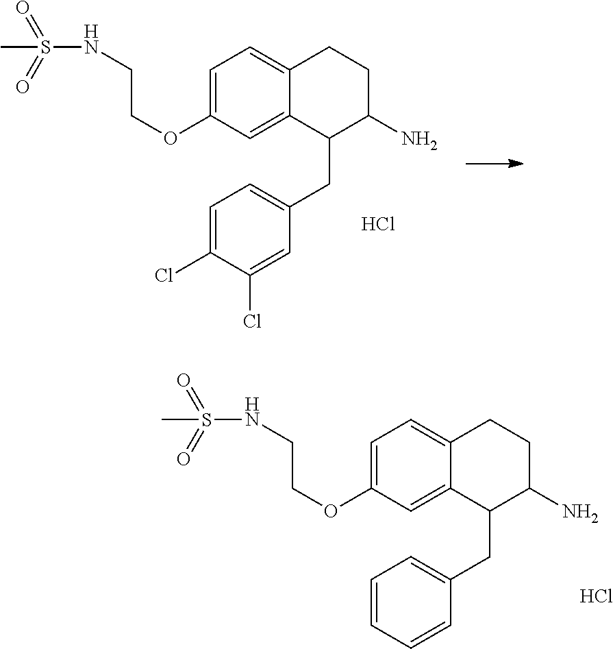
C1=C(OCCNS(=O)(=O)C)C=C2C(=C1)CCC(N)C2CC1=CC=CC=C1.Cl.C1=C(OCCNS(=O)(=O)C)C=C2C(=C1)CCC(N)C2CC1=CC=C(Cl)C(Cl)=C1.Cl
